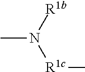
CN([R1b])[R1c]C
